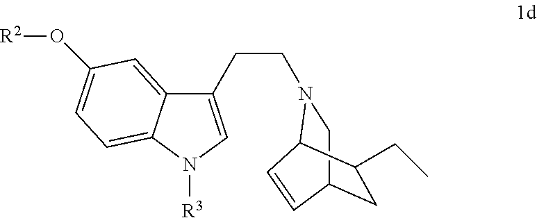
C12=CC(O[R2])=CC=C1N([R3])C=C2CCN1CC2CC(CC)C1C=C2
